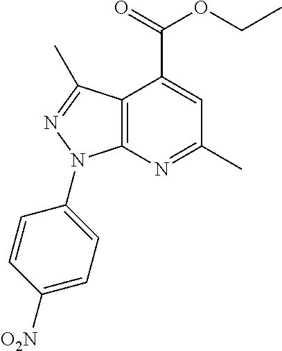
C12=C(N=C(C)C=C1C(=O)OCC)N(C1=CC=C([O2N])C=C1)N=C2C
